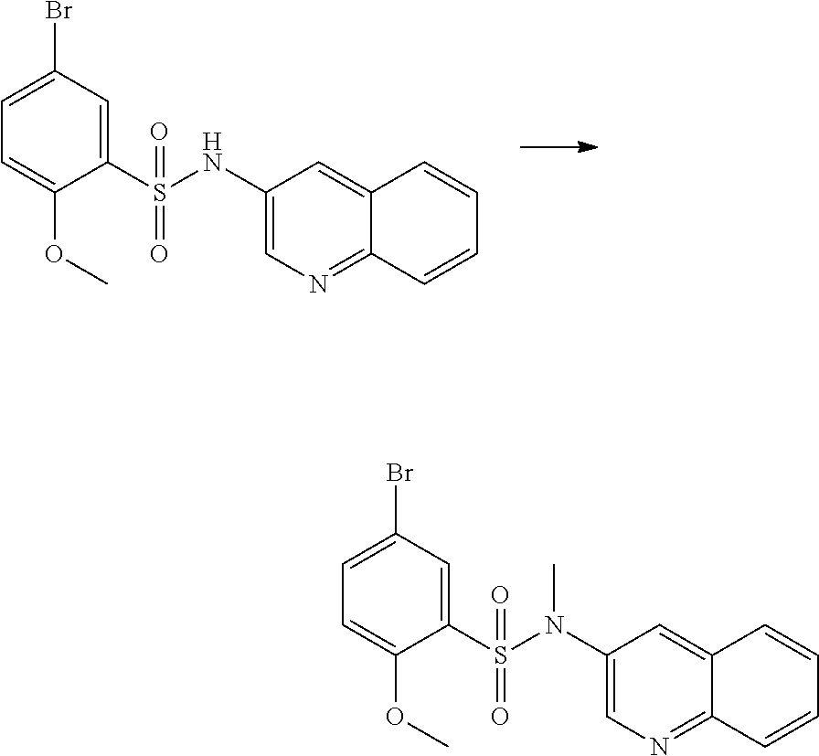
C1=C(Br)C=C(S(NC2=CN=C3C(=C2)C=CC=C3)(=O)=O)C(OC)=C1.C1=C(Br)C=C(S(N(C2=CN=C3C(=C2)C=CC=C3)C)(=O)=O)C(OC)=C1
